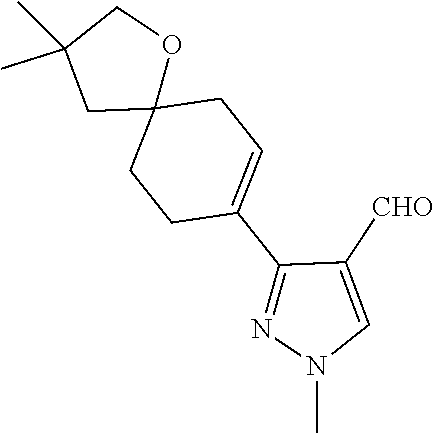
C1(C2=CCC3(CC2)OCC(C)(C)C3)=NN(C)C=C1[CHO]
